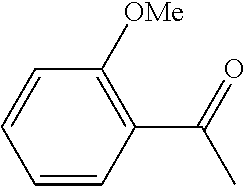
C1(C(C)=O)=C([OMe])C=CC=C1
